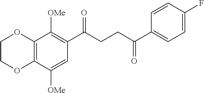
C12=C(C([OMe])=CC(C(CCC(C3=CC=C(F)C=C3)=O)=O)=C1[OMe])OCCO2
